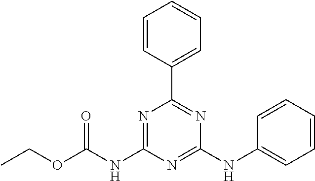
C(=O)(OCC)NC1=NC(C2=CC=CC=C2)=NC(NC2=CC=CC=C2)=N1
